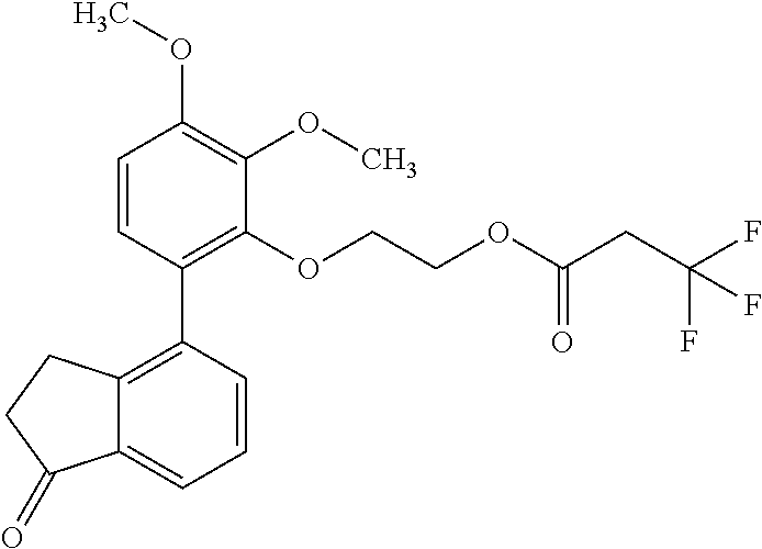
C1=CC(C2=C3C(=CC=C2)C(=O)CC3)=C(OCCOC(CC(F)(F)F)=O)C(OC)=C1OC
